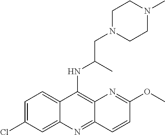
C12=CC=C(Cl)C=C1N=C1C(=C2NC(CN2CCN(C)CC2)C)N=C(OC)C=C1
